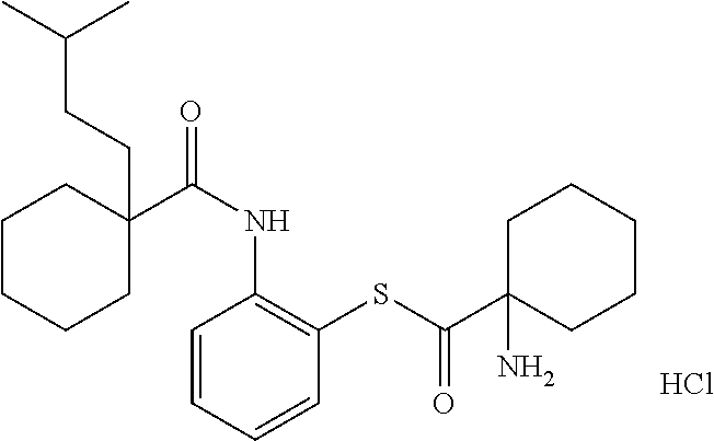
C1(C(NC2=C(SC(C3(N)CCCCC3)=O)C=CC=C2)=O)(CCC(C)C)CCCCC1.Cl
